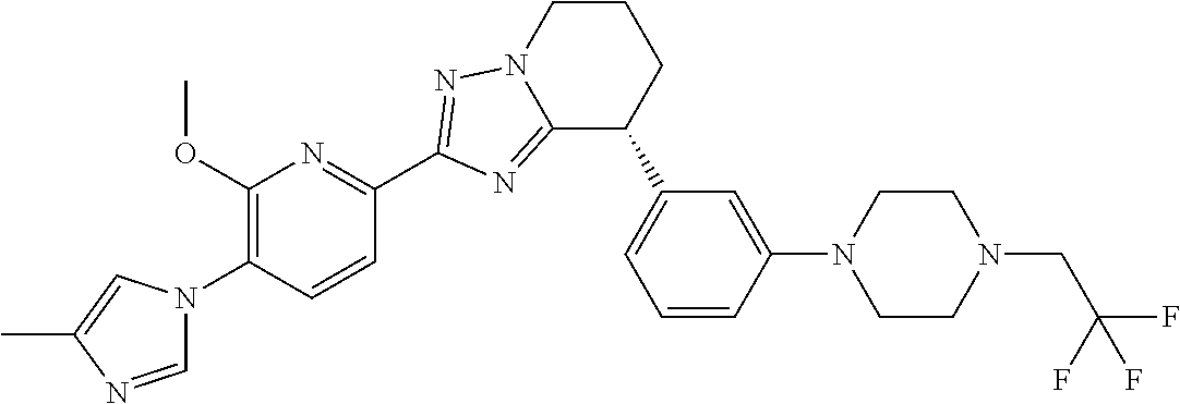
C12=NC(C3=NC(OC)=C(N4C=NC(C)=C4)C=C3)=NN1CCCC2C1=CC=CC(N2CCN(CC(F)(F)F)CC2)=C1
